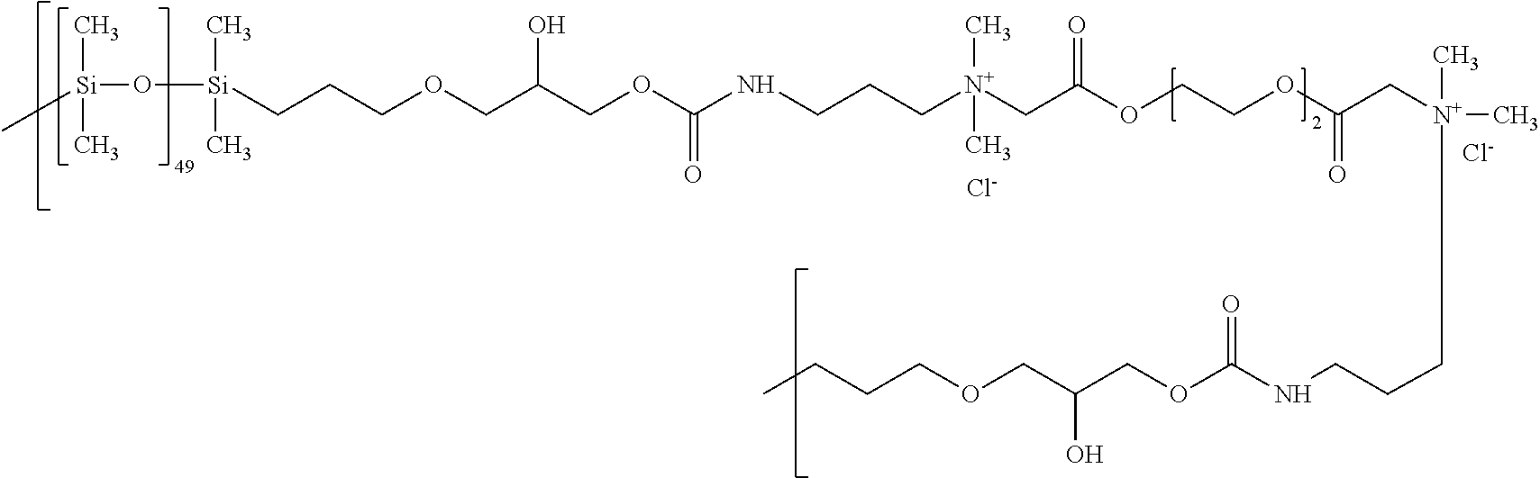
O([Si](CCCOCC(COC(NCCC[N+](CC(OCCOC(C[N+](C)(C)CCCNC(OCC(COCCCC)O)=O)=O)=O)(C)C)=O)O)(C)C)[Si](C)(C)C.[Cl-].[Cl-]
